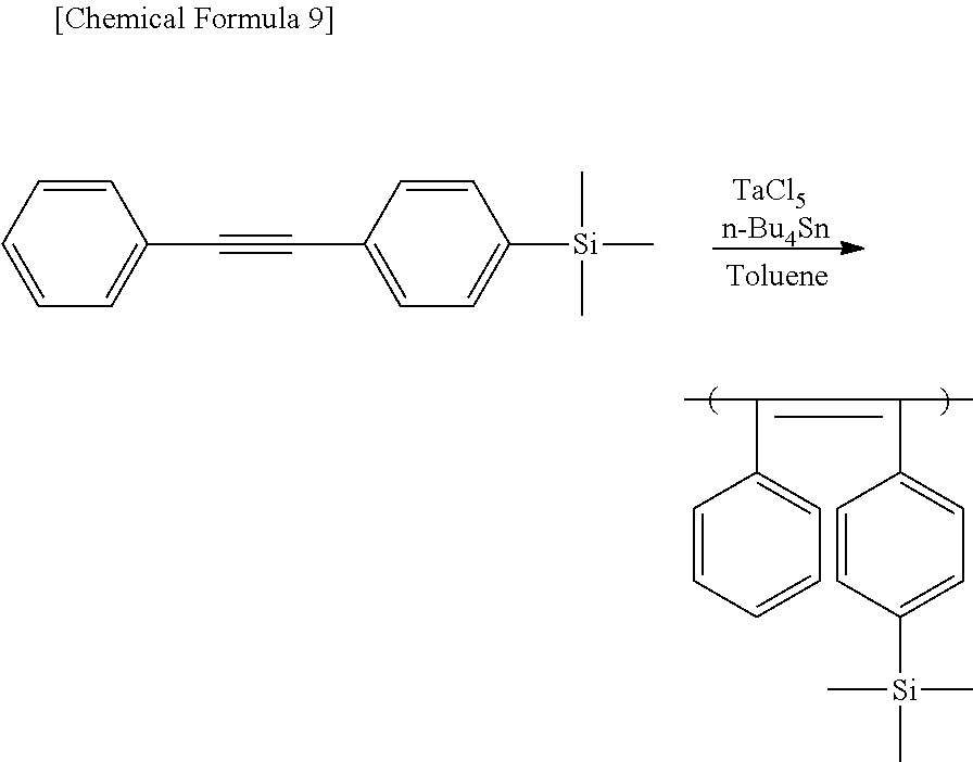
[TaCl5].[n-Bu4Sn].C1=CC=C(C#CC2=CC=C([Si](C)(C)C)C=C2)C=C1.CC(C1=CC=CC=C1)=C(C1=CC=C([Si](C)(C)C)C=C1)C
